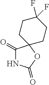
N1C(=O)C2(OC1=O)CCC(F)(F)CC2
